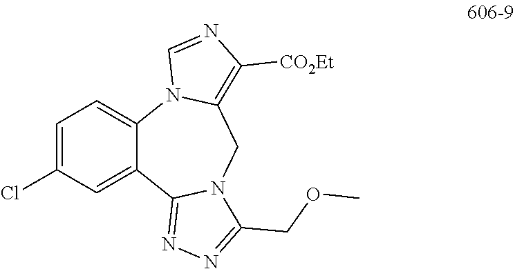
C1=C(Cl)C=C2C(=C1)N1C(=C([CO2Et])N=C1)CN1C2=NN=C1COC
